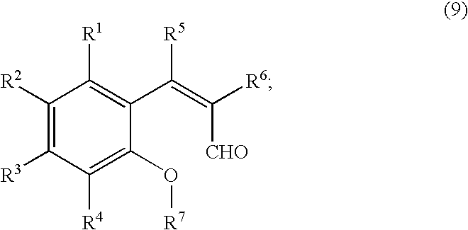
C1([R2])=C([R3])C([R4])=C(O[R7])C(C(=C([CHO])[R6])[R5])=C1[R1]
